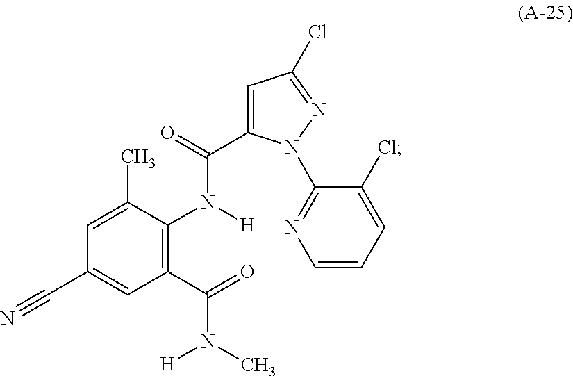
C1=C(C)C(N([H])C(=O)C2=CC(Cl)=NN2C2=NC=CC=C2Cl)=C(C(=O)N(C)[H])C=C1C#N
